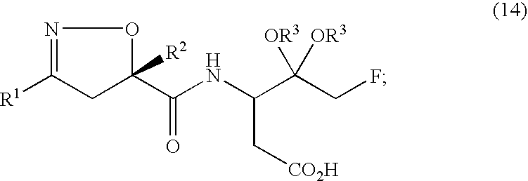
N1=C([R1])CC(C(NC(C(CF)([OR3])[OR3])C[CO2H])=O)([R2])O1
